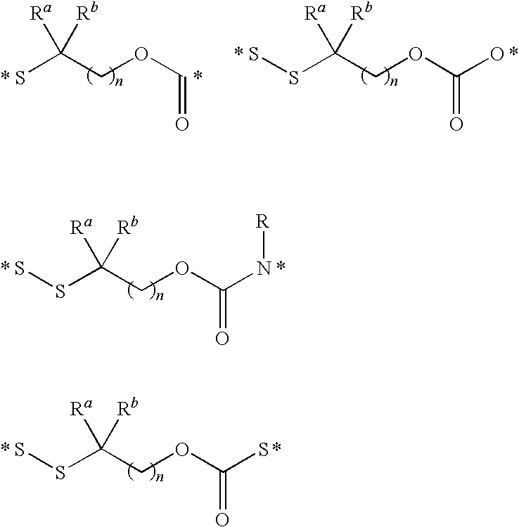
SC(COC=O)([Ra])[Rb].*.*.S(C(COC(=O)O)([Ra])[Rb])S.*.*.S(C(COC(=O)N[R])([Ra])[Rb])S.*.*.S(C(COC(=O)S)([Ra])[Rb])S.*.*
